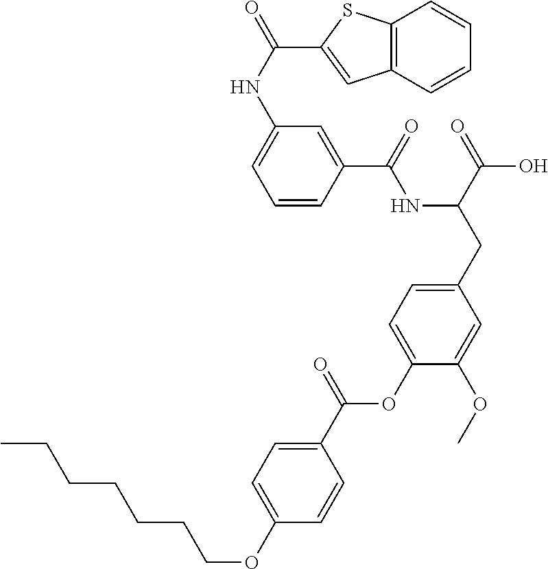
C1=CC(C(=O)NC(CC2=CC=C(OC(C3=CC=C(OCCCCCCC)C=C3)=O)C(OC)=C2)C(=O)O)=CC(NC(=O)C2=CC3=C(S2)C=CC=C3)=C1
